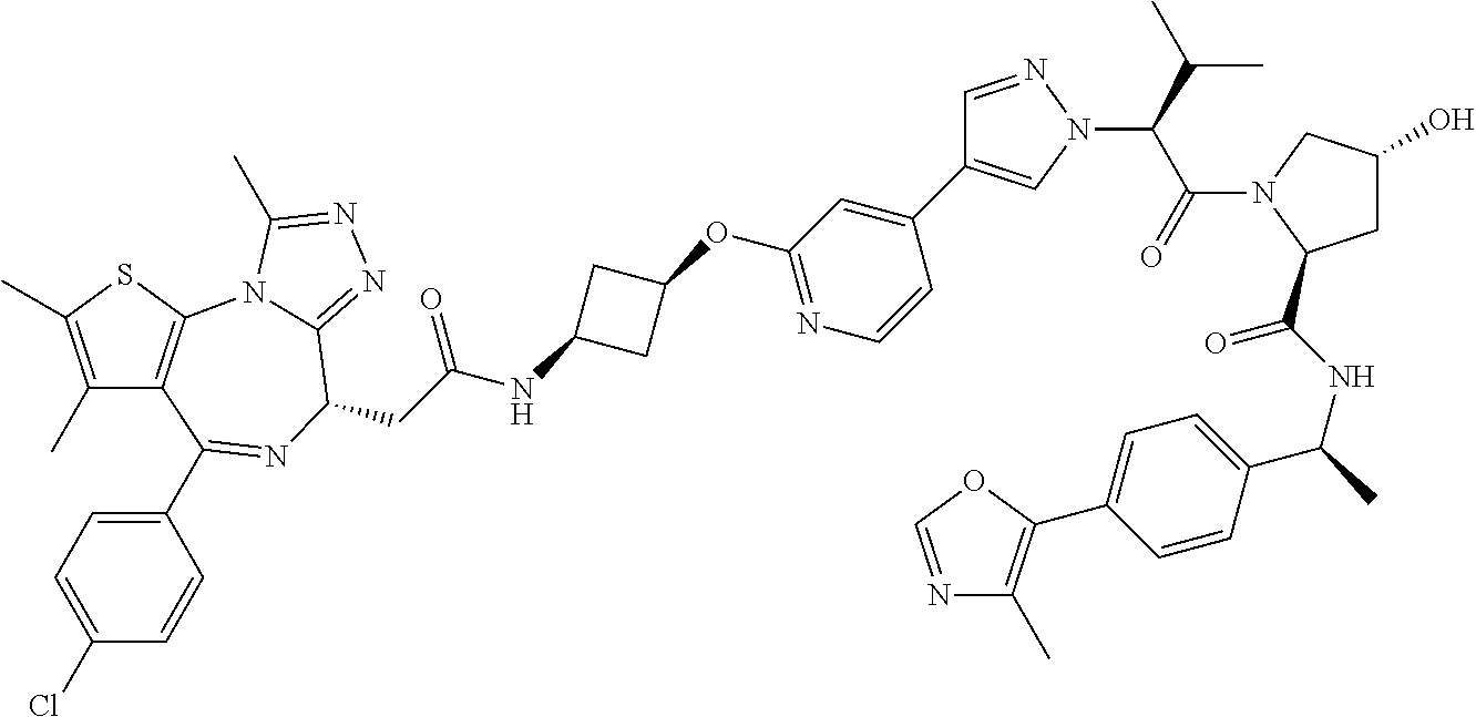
C1(C)=C(C)SC2=C1C(C1=CC=C(Cl)C=C1)=NC(CC(NC1CC(OC3=NC=CC(C4=CN(C(C(N5C(C(NC(C)C6=CC=C(C7=C(C)N=CO7)C=C6)=O)CC(O)C5)=O)C(C)C)N=C4)=C3)C1)=O)C1=NN=C(C)N21
